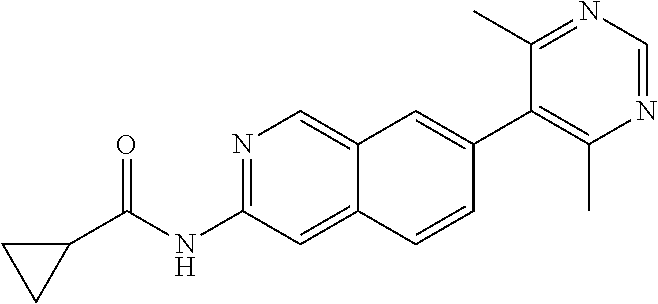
N1=C(NC(=O)C2CC2)C=C2C(=C1)C=C(C1=C(C)N=CN=C1C)C=C2
